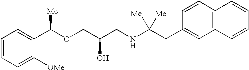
C1=CC=C([OMe])C(C(OCC(CNC(CC2=CC3=C(C=C2)C=CC=C3)([Me])[Me])O)[Me])=C1
